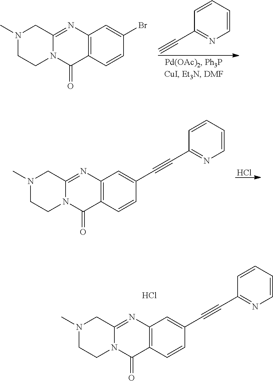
N1(C)CCN2C(=NC3=C(C2=O)C=CC(C#CC2=NC=CC=C2)=C3)C1.Cl.N1(C)CCN2C(=NC3=C(C2=O)C=CC(Br)=C3)C1.C1=CC=CC(C#C)=N1.N1(C)CCN2C(=NC3=C(C2=O)C=CC(C#CC2=NC=CC=C2)=C3)C1.Cl
